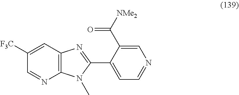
C1([F3C])=CC2=C(N=C1)N(C)C(C1=CC=NC=C1C([NMe2])=O)=N2
